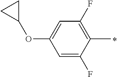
C1=C(F)C(C)=C(F)C=C1OC1CC1
